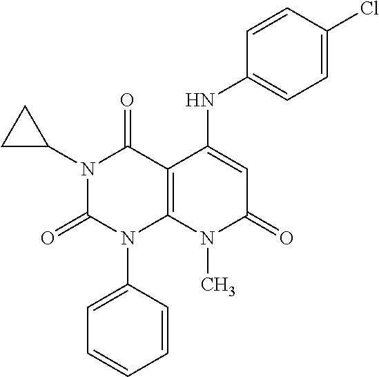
C1(N2C(=O)N(C3=CC=CC=C3)C3=C(C2=O)C(NC2=CC=C(Cl)C=C2)=CC(=O)N3C)CC1
